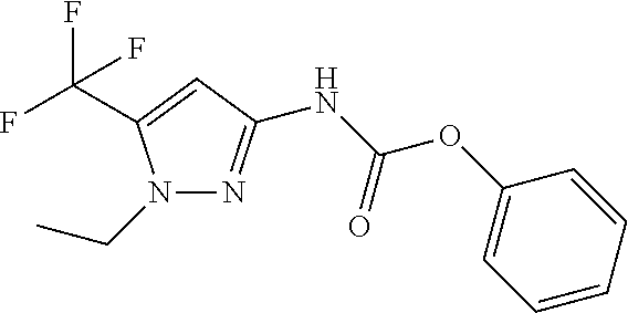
N1(CC)N=C(NC(OC2=CC=CC=C2)=O)C=C1C(F)(F)F
